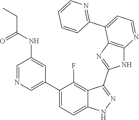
C1=NC=C(C2=CC=C3C(=C2F)C(C2=NC4=C(N2)N=CC=C4C2=NC=CC=C2)=NN3)C=C1NC(=O)CC
